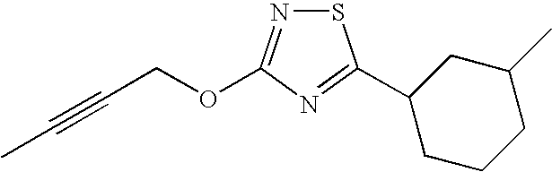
S1N=C(OCC#CC)N=C1C1CCCC(C)C1
